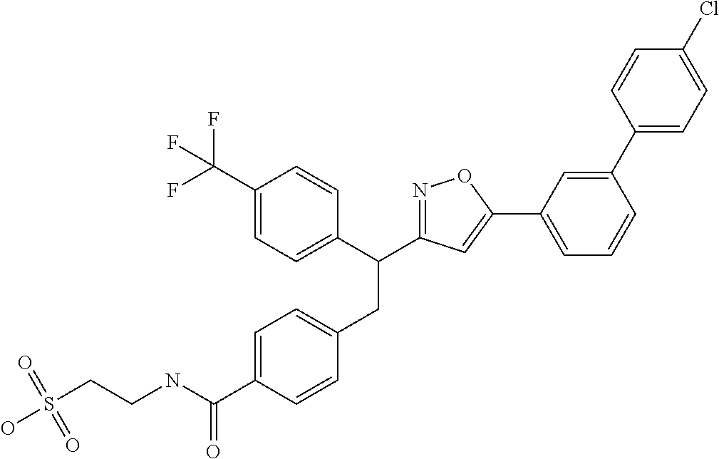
C1=C(C(NCCS(O)(=O)=O)=O)C=CC(CC(C2=CC=C(C(F)(F)F)C=C2)C2=NOC(C3=CC=CC(C4=CC=C(Cl)C=C4)=C3)=C2)=C1
